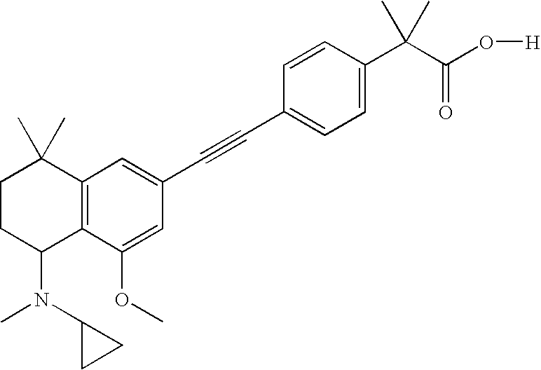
C1=C(C(C(O[H])=O)(C)C)C=CC(C#CC2=CC3=C(C(OC)=C2)C(N(C2CC2)C)CCC3(C)C)=C1
